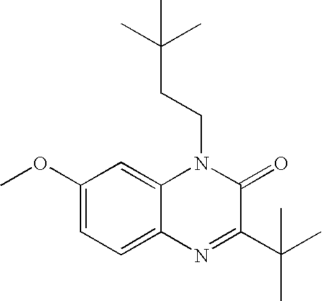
C1(OC)=CC=C2C(=C1)N(CCC(C)(C)C)C(=O)C(C(C)(C)C)=N2
